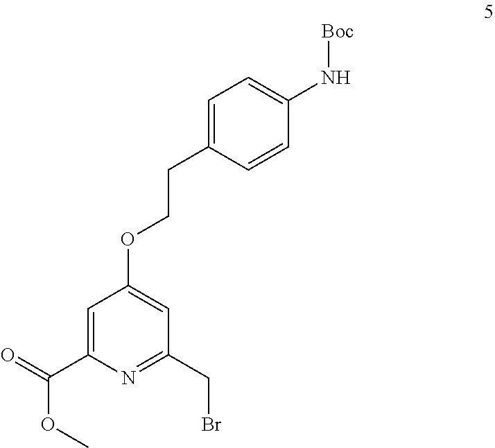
C1=C(CCOC2=CC(CBr)=NC(C(=O)OC)=C2)C=CC(N[Boc])=C1
